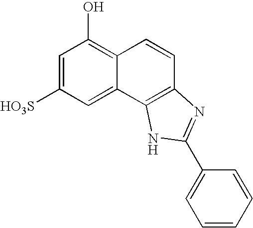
C1=C([HO3S])C=C2C(=C1O)C=CC1=C2NC(C2=CC=CC=C2)=N1
